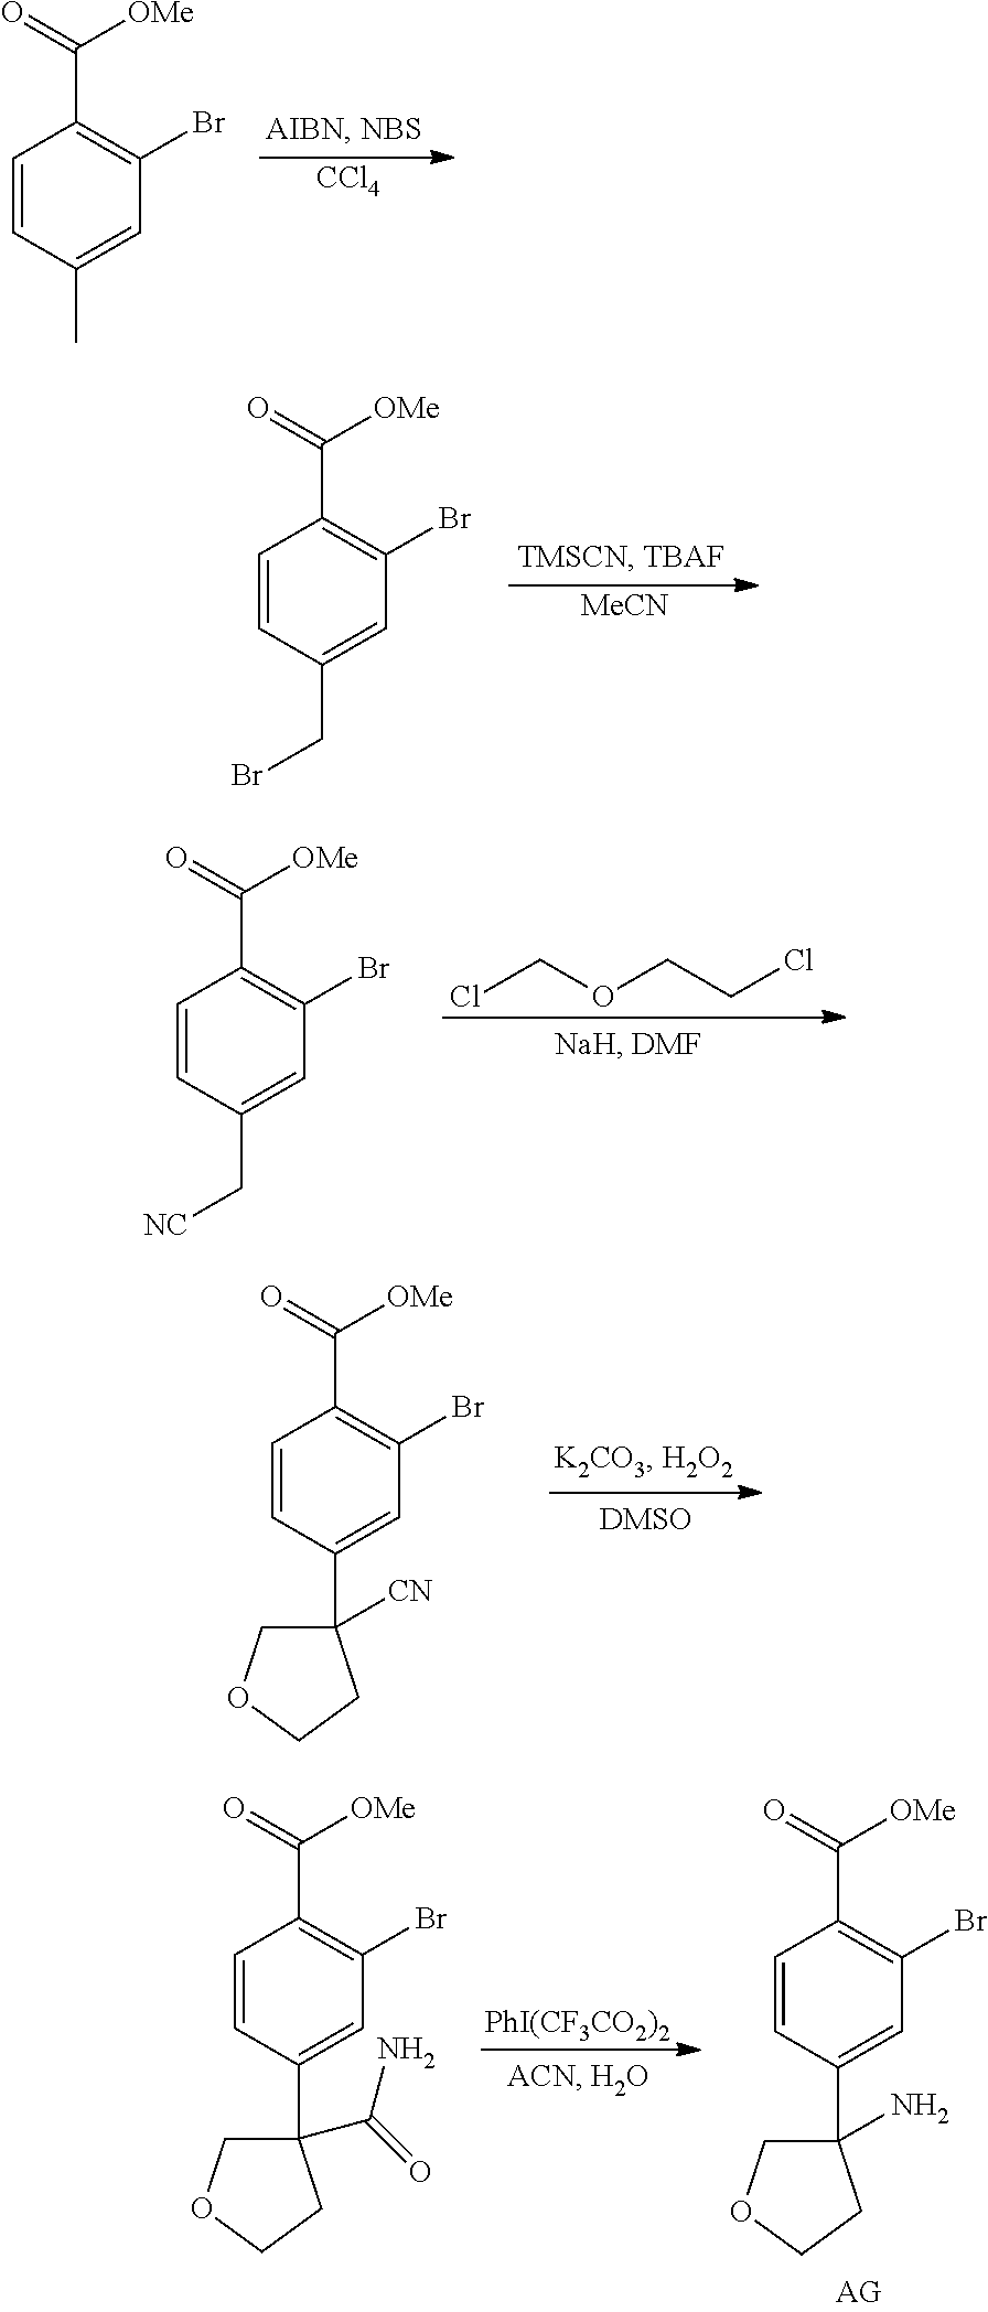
C1=CC(C)=CC(Br)=C1C(=O)[OMe].[CCl4].C1=CC(CBr)=CC(Br)=C1C(=O)[OMe].[MeCN].C1=CC(C[NC])=CC(Br)=C1C(=O)[OMe].ClCOCCCl.C1=CC(C2([CN])COCC2)=CC(Br)=C1C(=O)[OMe].C1=CC(C2(C(=O)N)COCC2)=CC(Br)=C1C(=O)[OMe].[PhI(CF3CO2)2].C1=CC(C2(N)COCC2)=CC(Br)=C1C(=O)[OMe]
